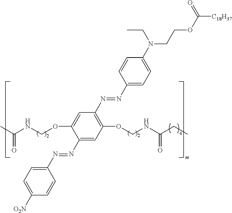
CC(NCOC1=CC(N=NC2=CC=C(N(CC)CCOC([C18H37])=O)C=C2)=C(OCNC(CC)=O)C=C1N=NC1=CC=C([O2N])C=C1)=O
